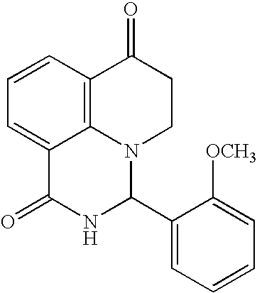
C1=CC2=C3C(=C1)C(=O)NC(C1=CC=CC=C1[OCH3])N3CCC2=O
